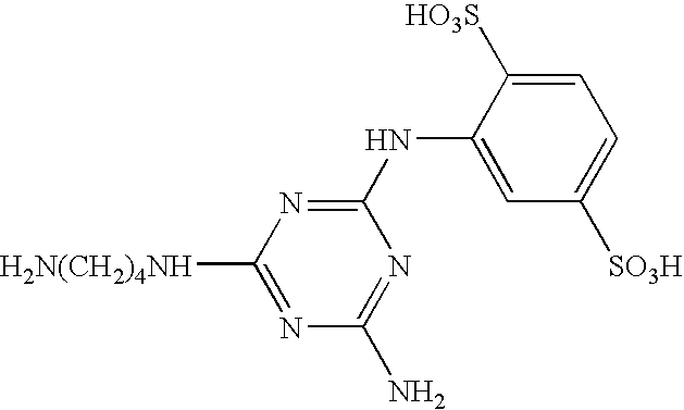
N(C1=NC([H2N(CH2)4NH])=NC(N)=N1)C1=CC([SO3H])=CC=C1[HO3S]
